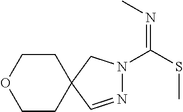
N1=CC2(CN1C(=NC)SC)CCOCC2
